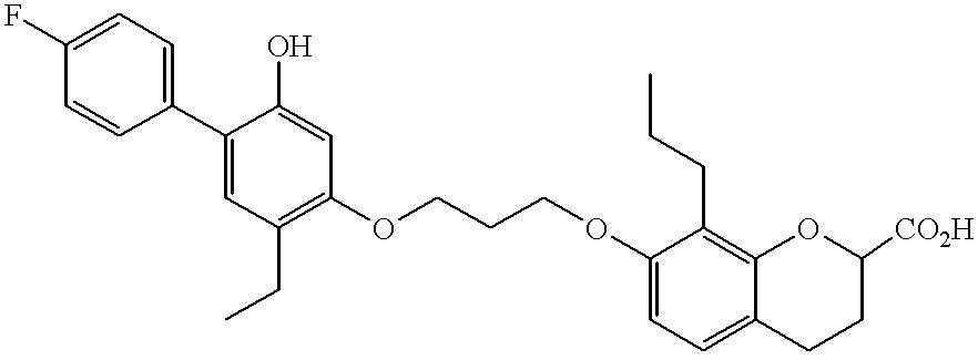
C1=CC(C2=CC(CC)=C(OCCCOC3=CC=C4C(=C3CCC)OC([CO2H])CC4)C=C2O)=CC=C1F
